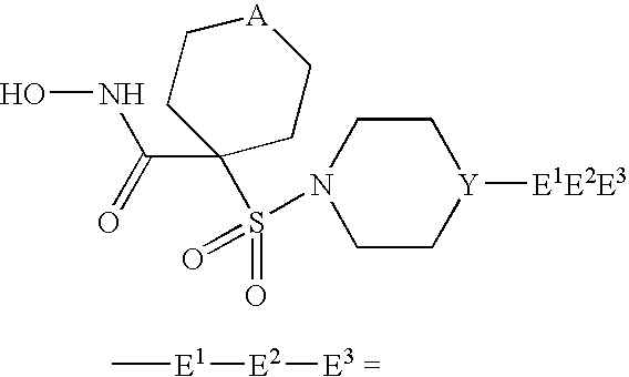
N(O)C(C1(S(=O)(=O)N2CC[Y]([E1E2E3])CC2)CC[A]CC1)=O.C[E1][E2][E3 =]
